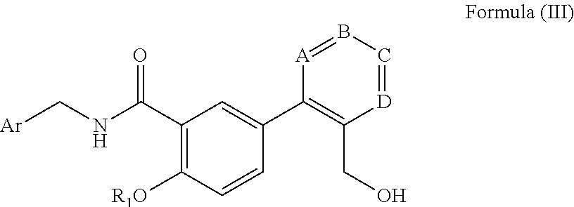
C1(C(NC[Ar])=O)=C([R1O])C=CC(C2=C(CO)[D]=CB=[A]2)=C1
